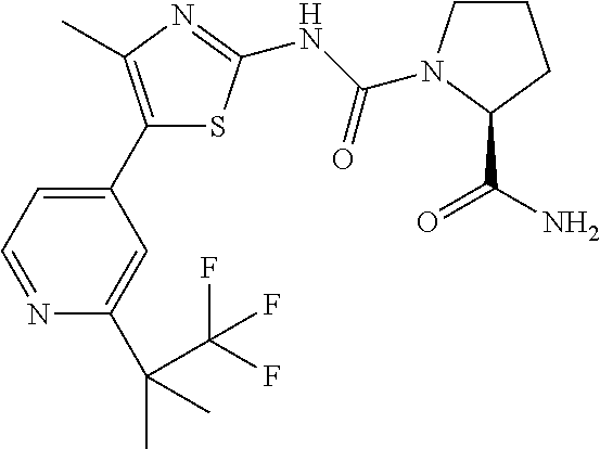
C1(C2=CC=NC(C(C)(C)C(F)(F)F)=C2)=C(C)N=C(NC(=O)N2CCCC2C(=O)N)S1
